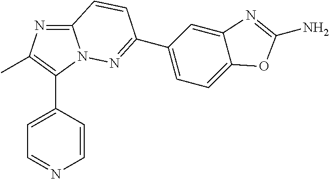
N1=CC=C(C2=C(C)N=C3N2N=C(C2=CC=C4C(=C2)N=C(N)O4)C=C3)C=C1
